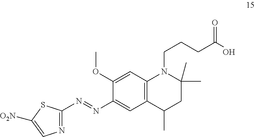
N(=NC1=CC2=C(C=C1OC)N(CCCC(O)=O)C(C)(C)CC2C)C1=NC=C([O2N])S1
